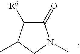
C1(=O)C([R6])C(C)CN1C
